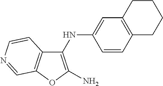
N(C1=CC2=C(C=C1)CCCC2)C1=C(N)OC2=C1C=CN=C2
